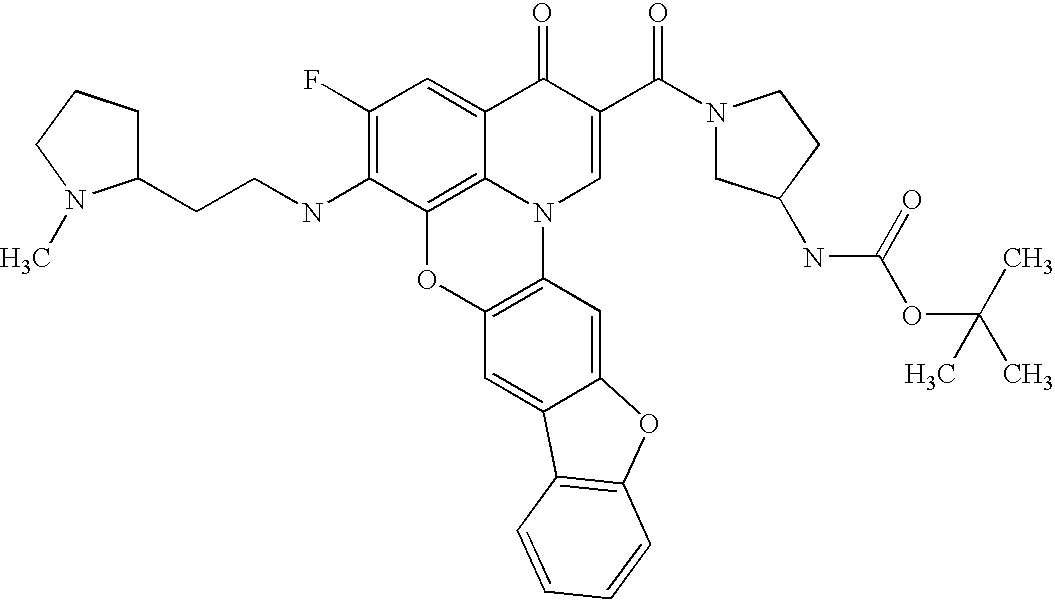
C1(F)=C(NCCC2CCCN2C)C2=C3C(=C1)C(=O)C(C(N1CC(NC(OC(C)(C)C)=O)CC1)=O)=CN3C1=C(O2)C=C2C(=C1)OC1=C2C=CC=C1
